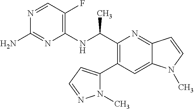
N1=CC(F)=C(NC(C2=C(C3=CC=NN3C)C=C3C(=N2)C=CN3C)C)N=C1N
